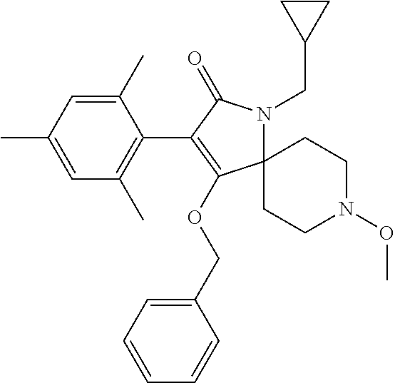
C1(C2=C(OCC3=CC=CC=C3)C3(N(CC4CC4)C2=O)CCN(OC)CC3)=C(C)C=C(C)C=C1C
